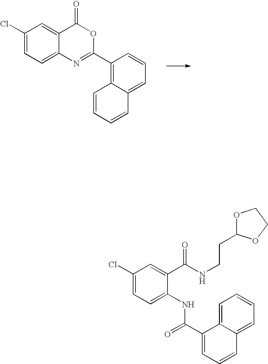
C1(Cl)=CC=C2C(=C1)C(=O)OC(C1=C3C(=CC=C1)C=CC=C3)=N2.C1(Cl)=CC=C(NC(C2=CC=CC3=CC=CC=C32)=O)C(C(NCCC2OCCO2)=O)=C1
